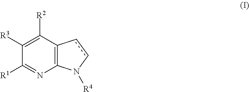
C12=C(C([R2])=C([R3])C([R1])=N1)ccN2[R4]
